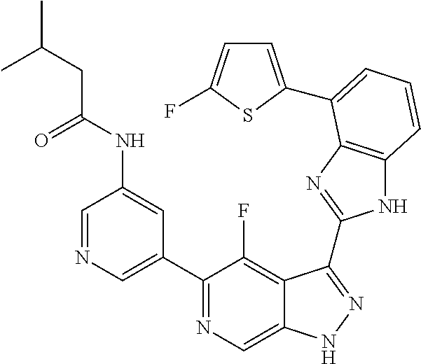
C1=NC=C(C2=NC=C3C(=C2F)C(C2=NC4=C(N2)C=CC=C4C2=CC=C(F)S2)=NN3)C=C1NC(CC(C)C)=O
